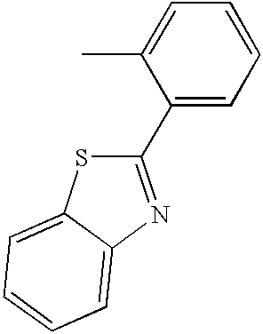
C1(C2=NC3=CC=CC=C3S2)=CC=CC=C1C
